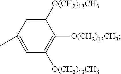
C1(C)=CC([O(CH2)13CH3])=C([O(CH2)13CH3])C([O(CH2)13CH3])=C1
